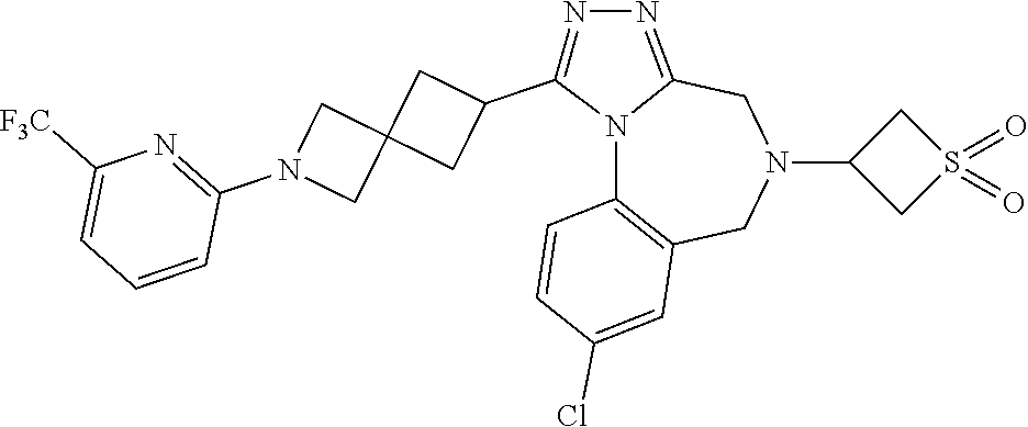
N12C3=C(CN(C4CS(=O)(=O)C4)CC1=NN=C2C1CC2(C1)CN(C1=NC([F3C])=CC=C1)C2)C=C(Cl)C=C3
